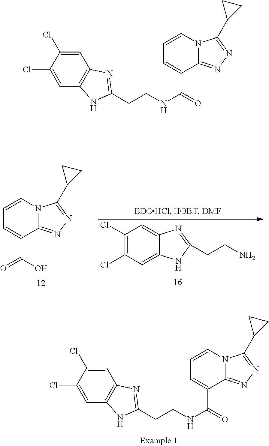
N12C(=NN=C1C1CC1)C(C(=O)NCCC1=NC3=C(C=C(Cl)C(Cl)=C3)N1)=CC=C2.N12C(=NN=C1C1CC1)C(C(O)=O)=CC=C2.C1=C2C(=CC(Cl)=C1Cl)N=C(CCN)N2.N12C(=NN=C1C1CC1)C(C(=O)NCCC1=NC3=C(C=C(Cl)C(Cl)=C3)N1)=CC=C2
